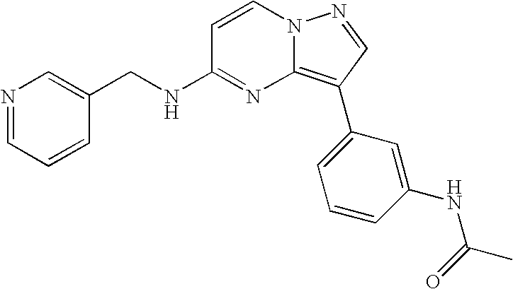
N1=CC=CC(CNC2=NC3=C(C4=CC=CC(NC(C)=O)=C4)C=NN3C=C2)=C1
